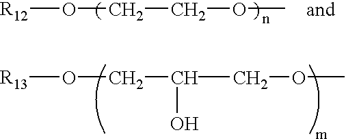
[R12]OCCOC.[R13]OCC(COC)O
